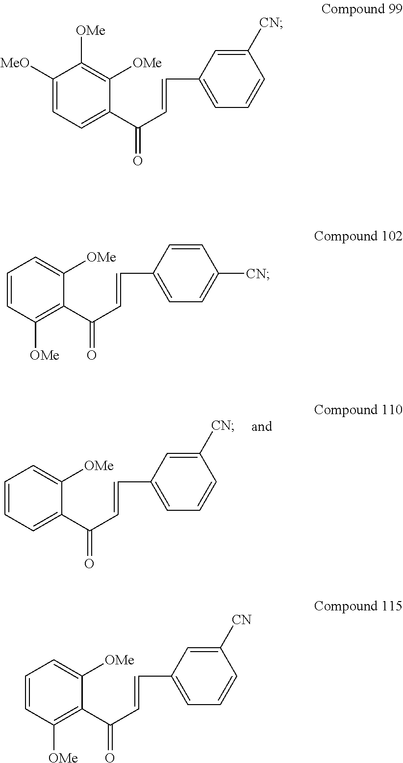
C1=CC=C(C(C=CC2=CC=CC([CN])=C2)=O)C([OMe])=C1.C1([MeO])=CC=C(C(C=CC2=CC=CC([CN])=C2)=O)C([OMe])=C1[OMe].C1=CC([OMe])=C(C(C=CC2=CC=C([CN])C=C2)=O)C([OMe])=C1.C1=CC([OMe])=C(C(C=CC2=CC=CC([CN])=C2)=O)C([OMe])=C1
